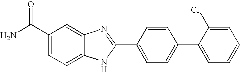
C1=CC(C2=NC3=CC(C(N)=O)=CC=C3N2)=CC=C1C1=CC=CC=C1Cl
